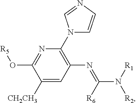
C1([CH2CH3])=CC(N=C(N([R1])[R2])[R6])=C(N2C=CN=C2)N=C1O[R5]
